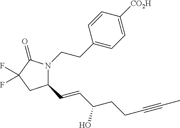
C1(C=CC(CCC#CC)O)N(CCC2=CC=C([CO2H])C=C2)C(=O)C(F)(F)C1
